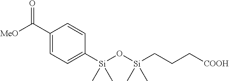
C1(C(=O)[MeO])=CC=C([Si](O[Si](CCC[COOH])(C)C)(C)C)C=C1
